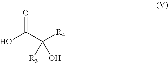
O=C(C([R4])([R3])O)O
